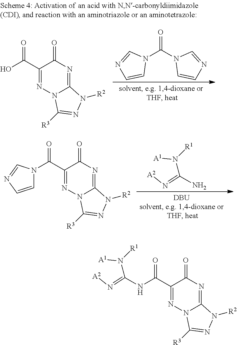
C1(C(O)=O)=NN2C(=NC1=O)N([R2])N=C2[R3].N1(C(N2C=CN=C2)=O)C=NC=C1.NC(N([A1])[R1])=N[A2].C1(C(=O)N2C=CN=C2)=NN2C(=NC1=O)N([R2])N=C2[R3].C1(C(NC(N([A1])[R1])=N[A2])=O)=NN2C(=NC1=O)N([R2])N=C2[R3]
